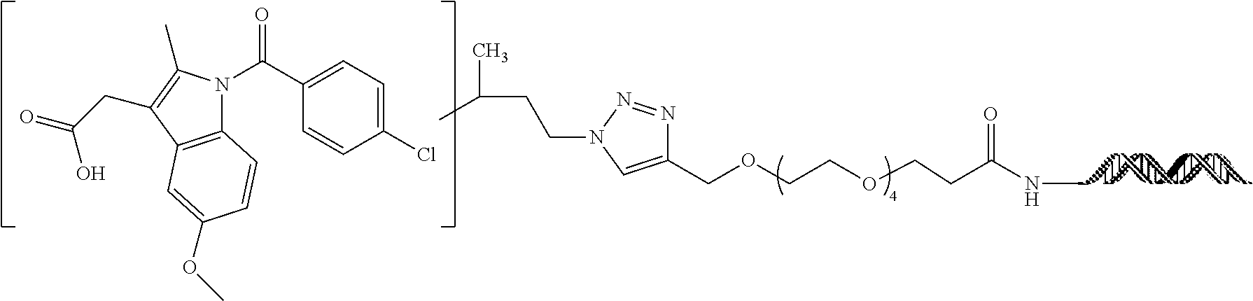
C1(COCCOCCC(NC)=O)=CN(CCC(C)C)N=N1.C1(Cl)=CC=C(C(=O)N2C3=C(C(CC(=O)O)=C2C)C=C(OC)C=C3)C=C1
